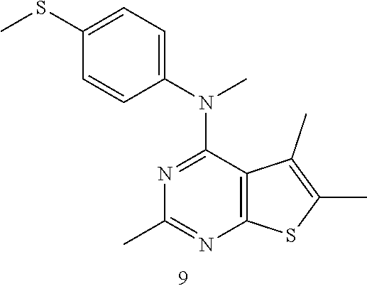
C1(N(C)C2=NC(C)=NC3=C2C(C)=C(C)S3)=CC=C(SC)C=C1
